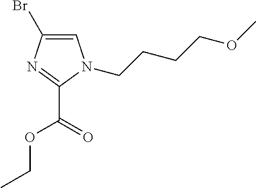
C1=C(Br)N=C(C(=O)OCC)N1CCCCOC
